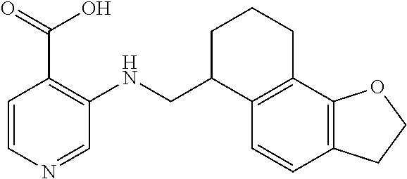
C1=CC2=C(C3=C1C(CNC1=C(C(O)=O)C=CN=C1)CCC3)OCC2
